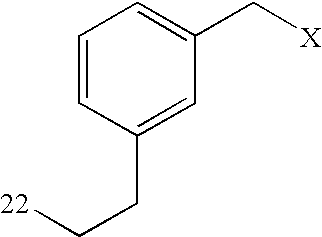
C1=CC(CC[22])=CC(C[X])=C1
